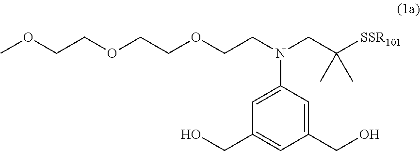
OCC1=CC(CO)=CC(N(CC([SSR101])(C)C)CCOCCOCCOC)=C1
